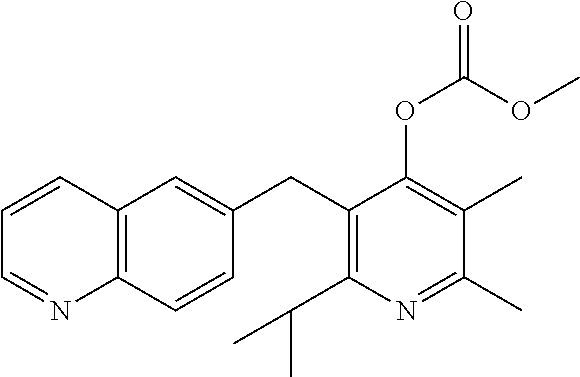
C1(CC2=C(C(C)C)N=C(C)C(C)=C2OC(OC)=O)=CC2=C(C=C1)N=CC=C2
